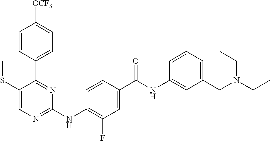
C1(C2=NC(NC3=C(F)C=C(C(NC4=CC(CN(CC)CC)=CC=C4)=O)C=C3)=NC=C2SC)=CC=C([OCF3])C=C1
